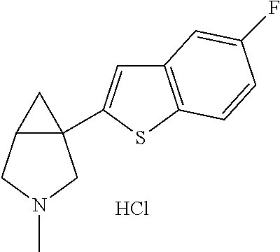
C12(C3=CC4=C(S3)C=CC(F)=C4)C(CN(C)C1)C2.Cl
